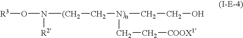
[R3]ON([(CH2]C[N)n](CC[COOX1])CCO)[R2]
